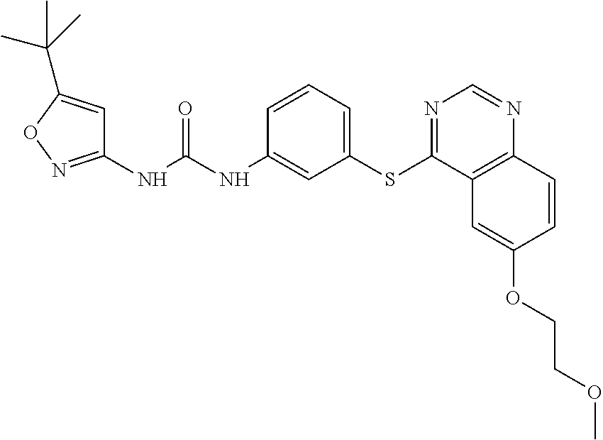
C1(NC(NC2=CC(SC3=NC=NC4=C3C=C(OCCOC)C=C4)=CC=C2)=O)=NOC(C(C)(C)C)=C1
